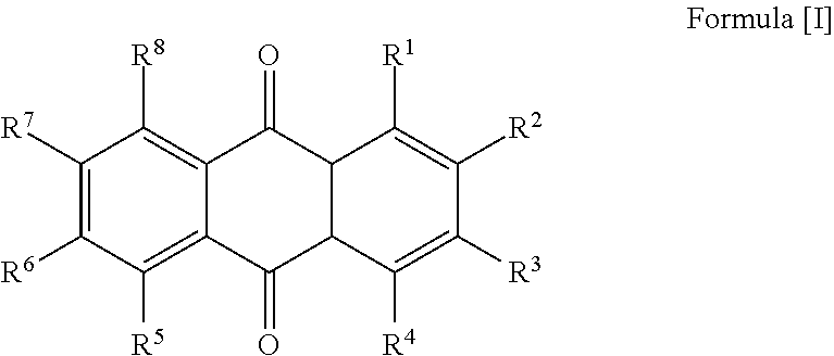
C1([R7])=C([R6])C([R5])=C2C(=C1[R8])C(=O)C1C(C2=O)C([R4])=C([R3])C([R2])=C1[R1]
